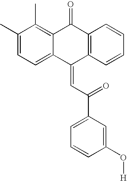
C1(C)=CC=C2C(=C1C)C(=O)C1=C(C2=CC(=O)C2=CC=CC(O[H])=C2)C=CC=C1
